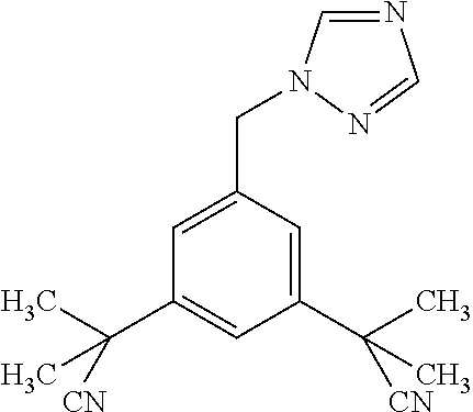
N1=CN(CC2=CC(C(C)([CN])C)=CC(C(C)([CN])C)=C2)N=C1
